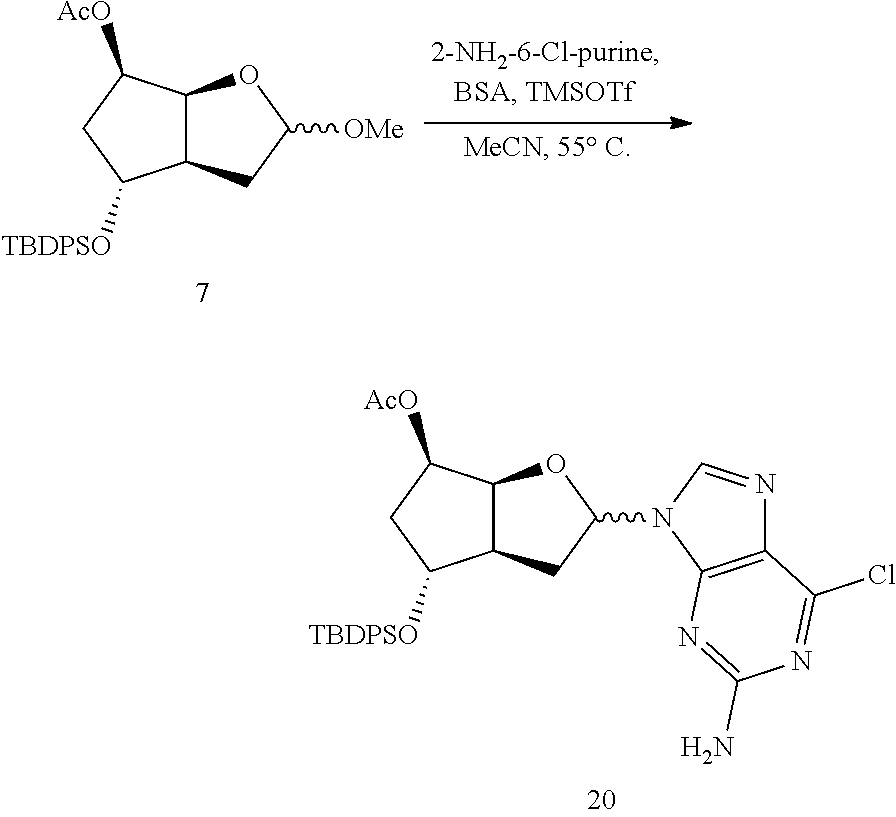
C12C(C([AcO])CC1[TBDPSO])OC([OMe])C2.C12C(C([AcO])CC1[TBDPSO])OC(N1C3=C(N=C1)C(Cl)=NC(N)=N3)C2
